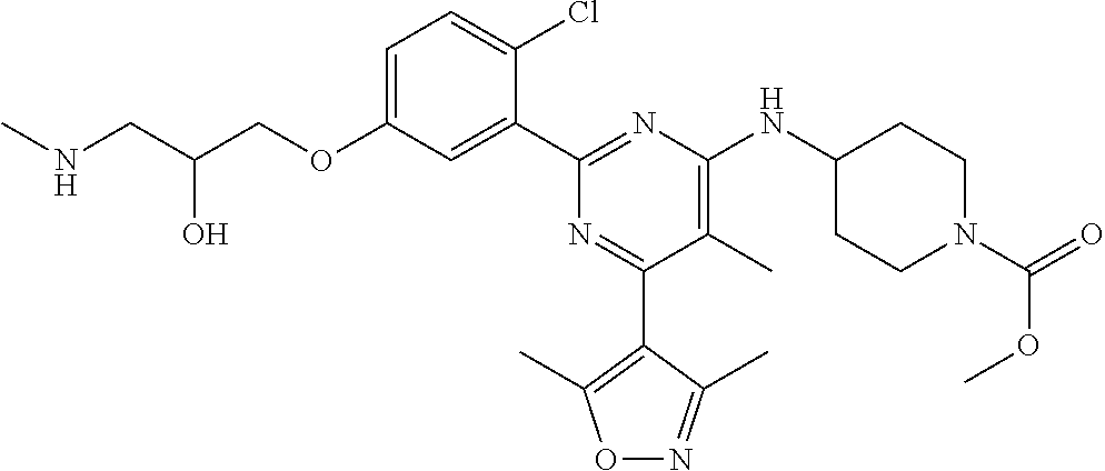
C1=C(OCC(CNC)O)C=C(C2=NC(NC3CCN(C(=O)OC)CC3)=C(C)C(C3=C(C)ON=C3C)=N2)C(Cl)=C1
